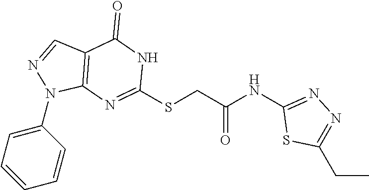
C1(N2C3=C(C=N2)C(=O)NC(SCC(NC2=NN=C(CC)S2)=O)=N3)=CC=CC=C1
